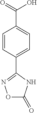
C1=CC(C2=NOC(=O)N2)=CC=C1C(=O)O
